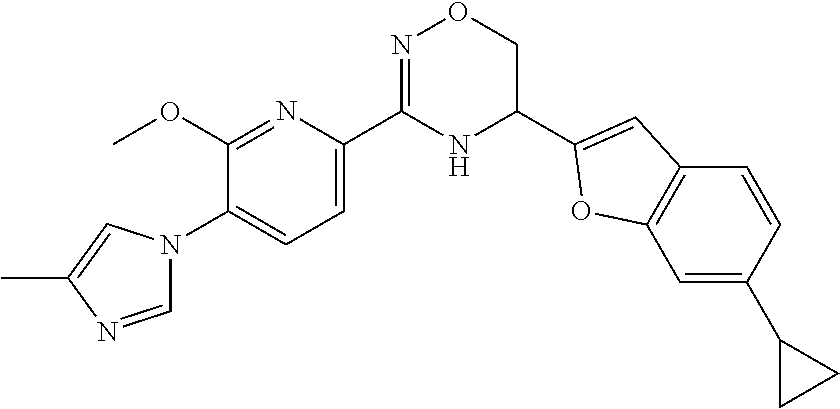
C1(OC)=NC(C2=NOCC(C3=CC4=C(C=C(C5CC5)C=C4)O3)N2)=CC=C1N1C=NC(C)=C1
